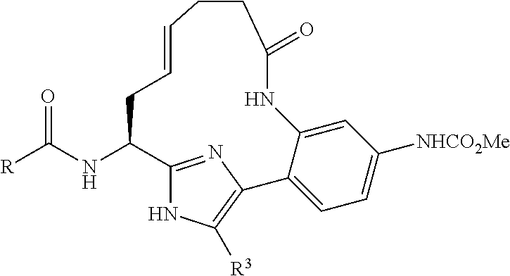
N(C1C2=NC(=C([R3])N2)C2=CC=C([NHCO2Me])C=C2NC(=O)CCC=CC1)C([R])=O
